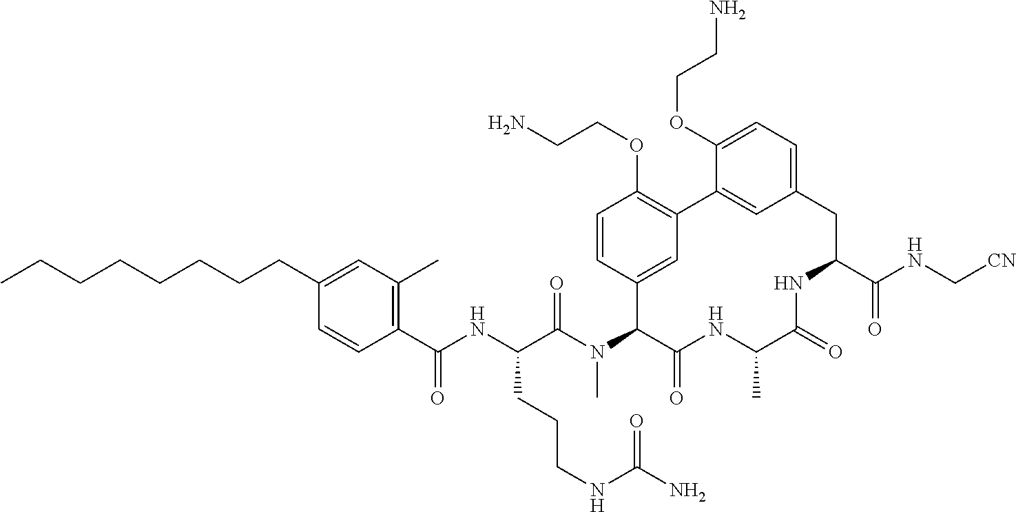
C1(C(NC(C(N(C2C(=O)NC(C)C(=O)NC(C(NC[CN])=O)CC3=CC=C(OCCN)C(=C3)C3=C(OCCN)C=CC2=C3)C)=O)CCCNC(N)=O)=O)=C(C)C=C(CCCCCCCC)C=C1
